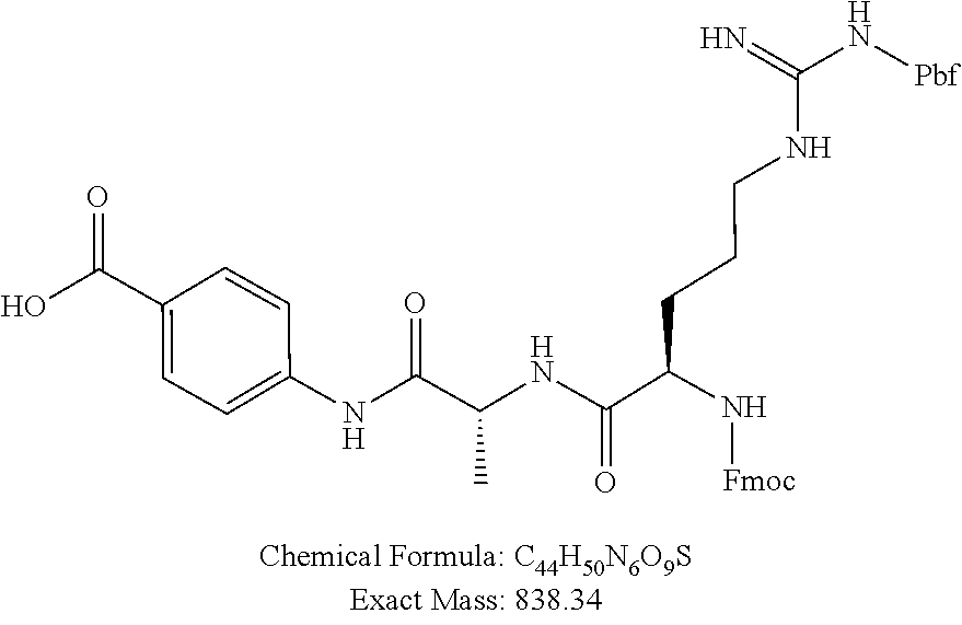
N(C(C(NC(C(NC1=CC=C(C(O)=O)C=C1)=O)C)=O)CCCNC(N[Pbf])=N)[Fmoc]
